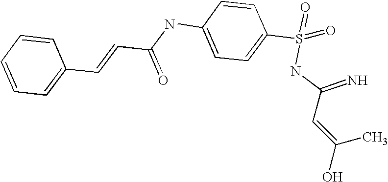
C(=CC(NC1=CC=C(S(NC(C=C(C)O)=N)(=O)=O)C=C1)=O)C1=CC=CC=C1
